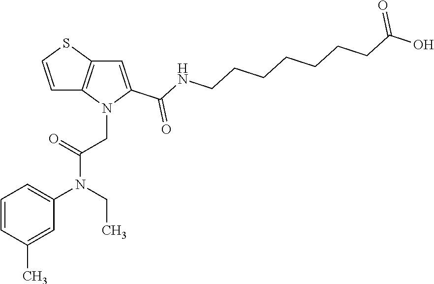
C1=C(C(NCCCCCCCC(O)=O)=O)N(CC(N(C2=CC=CC(C)=C2)CC)=O)C2=C1SC=C2
